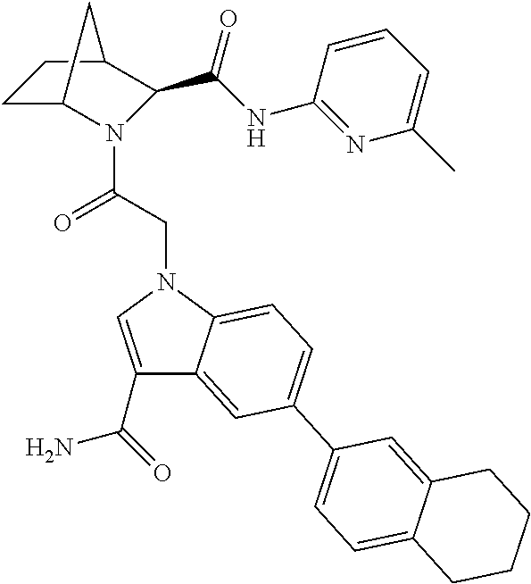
C1C2N(C(CN3C=C(C(N)=O)C4=CC(C5=CC=C6C(=C5)CCCC6)=CC=C34)=O)C(C(NC3=NC(C)=CC=C3)=O)C(C1)C2
